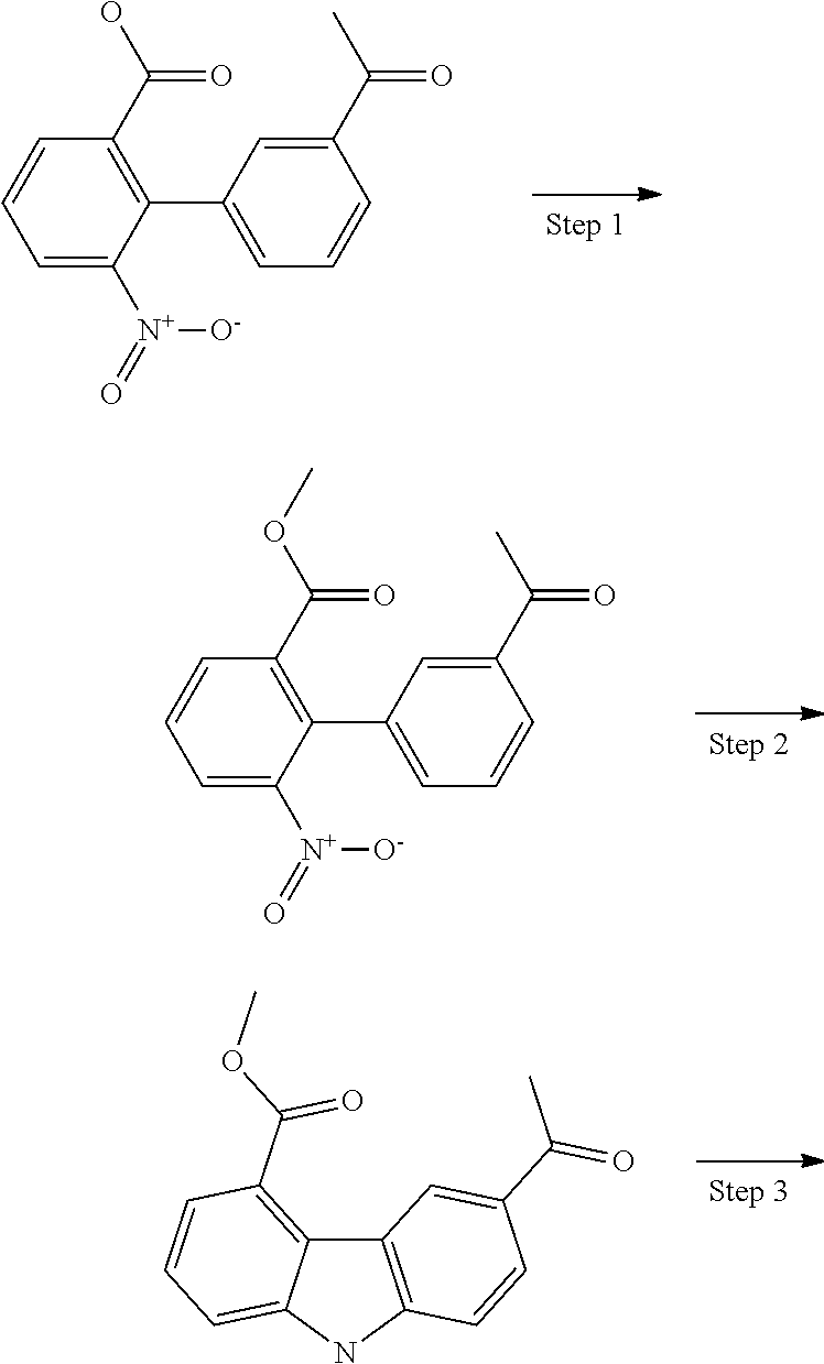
C1=C([N+](=O)[O-])C(C2=CC=CC(C(C)=O)=C2)=C(C(O)=O)C=C1.C1=C([N+](=O)[O-])C(C2=CC=CC(C(C)=O)=C2)=C(C(OC)=O)C=C1.C12=C(NC3=CC=CC(C(OC)=O)=C13)C=CC(C(C)=O)=C2
